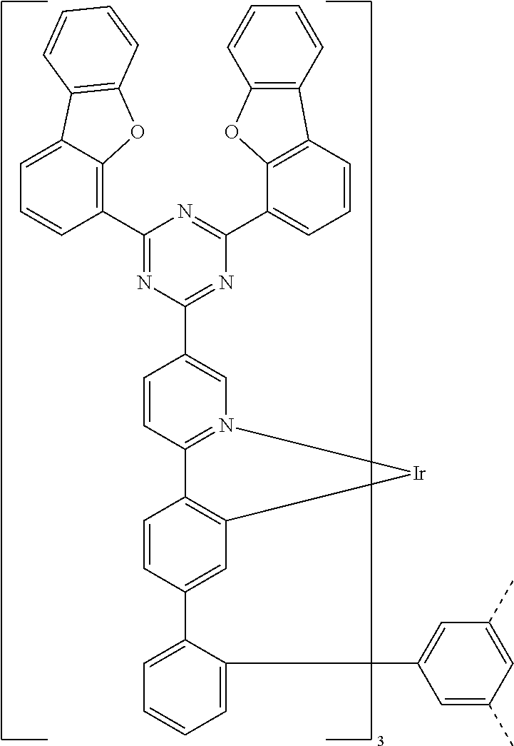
C1=C(C2=CC3=C(C=C2)C2=N(C=C(C4=NC(C5=CC=CC6=C5OC5=C6C=CC=C5)=NC(C5=C6C(=CC=C5)C5=C(O6)C=CC=C5)=N4)C=C2)[Ir]3)C(C2=CC(C)=CC(C)=C2)=CC=C1
